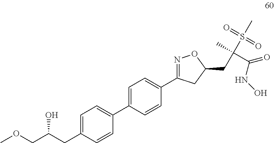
C1=C(CC(COC)O)C=CC(C2=CC=C(C3=NOC(CC(C)(S(=O)(=O)C)C(NO)=O)C3)C=C2)=C1
